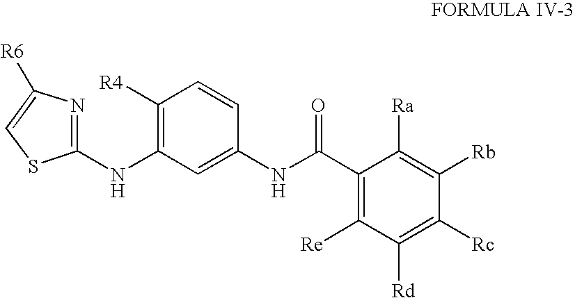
C1(C(NC2=CC(NC3=NC([R6])=CS3)=C([R4])C=C2)=O)=C([Re])C([Rd])=C([Rc])C([Rb])=C1[Ra]
